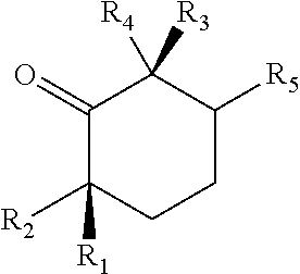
C1(=O)C([R2])([R1])CCC([R5])C1([R4])[R3]
